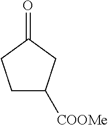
C1C([COOMe])CC(=O)C1
